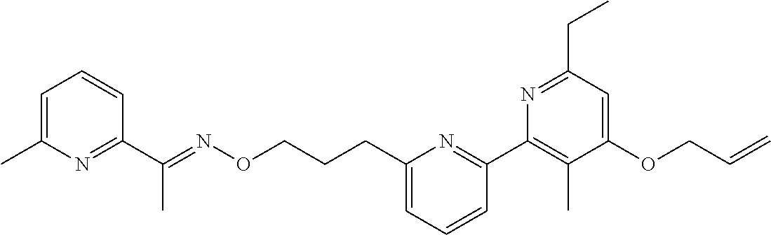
C1=C(C)N=C(C(=NOCCCC2=CC=CC(C3=C(C)C(OCC=C)=CC(CC)=N3)=N2)C)C=C1
